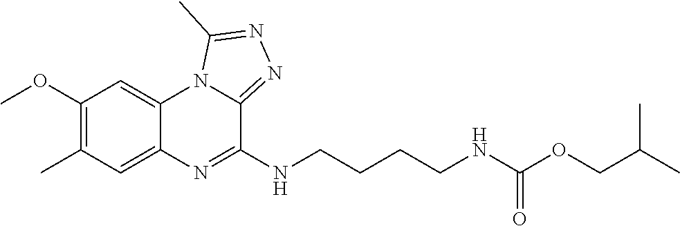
C1(OC)=C(C)C=C2C(=C1)N1C(=NN=C1C)C(NCCCCNC(OCC(C)C)=O)=N2
